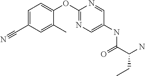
C1=C(C#N)C=C(C)C(OC2=NC=C(NC(C(N)CC)=O)C=N2)=C1
